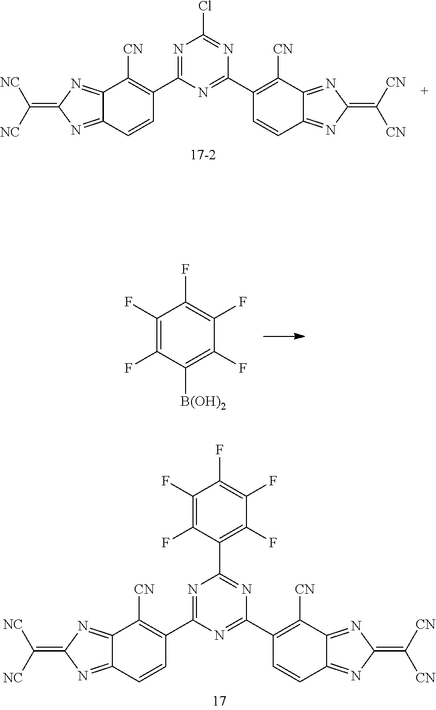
C1(F)=C(F)C([B(OH)2])=C(F)C(F)=C1F.N1=C(Cl)N=C(C2=C([CN])C3=NC(=C([NC])[NC])N=C3C=C2)N=C1C1=C([CN])C2=NC(=C([CN])[CN])N=C2C=C1.N1=C(C2=C(F)C(F)=C(F)C(F)=C2F)N=C(C2=C([CN])C3=NC(=C([NC])[NC])N=C3C=C2)N=C1C1=C([CN])C2=NC(=C([CN])[CN])N=C2C=C1
